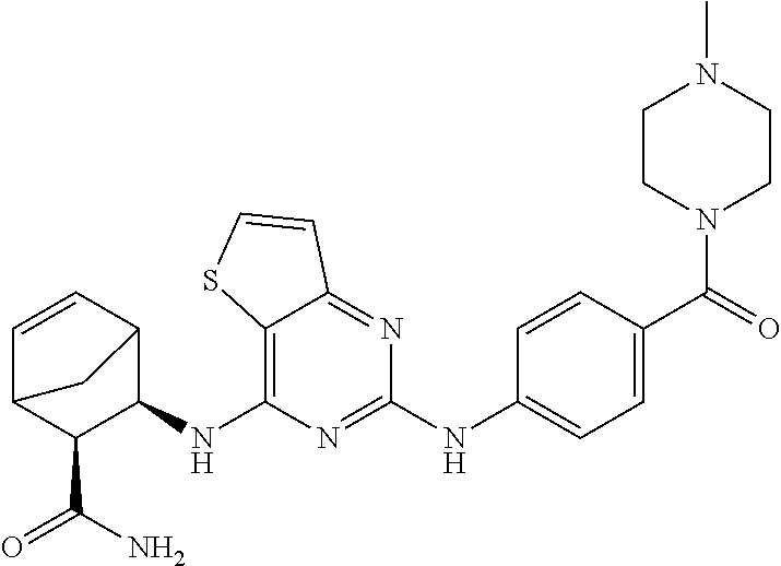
C12=C(NC3C4C=CC(C3C(N)=O)C4)N=C(NC3=CC=C(C(=O)N4CCN(C)CC4)C=C3)N=C1C=CS2
